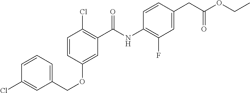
C1=CC(OCC2=CC=CC(Cl)=C2)=CC(C(NC2=C(F)C=C(CC(OCC)=O)C=C2)=O)=C1Cl
